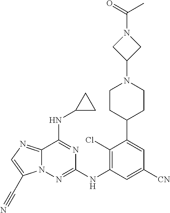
C12=NC=C(C#N)N1N=C(NC1=C(Cl)C(C3CCN(C4CN(C(C)=O)C4)CC3)=CC([CN])=C1)N=C2NC1CC1
